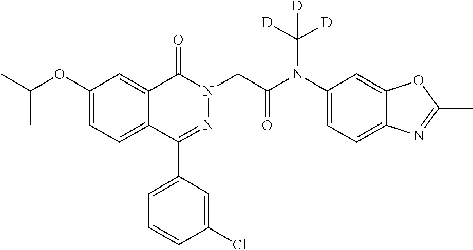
C1(C2=CC=CC(Cl)=C2)=NN(CC(N(C2=CC=C3C(=C2)OC(C)=N3)C([D])([D])[D])=O)C(=O)C2=CC(OC(C)C)=CC=C12
